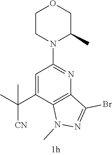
C1=C(C([CN])(C)C)C2=C(N=C1N1C(C)COCC1)C(Br)=NN2C
